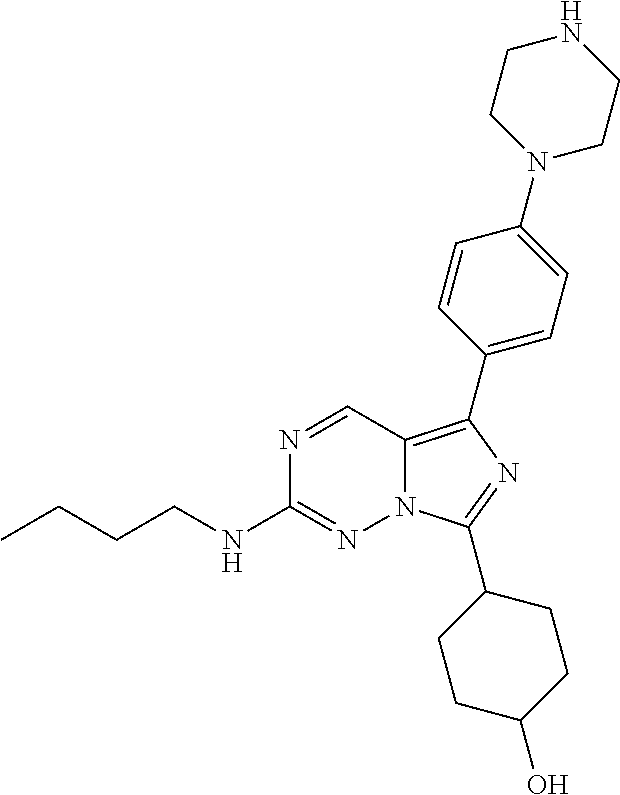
N1=CC2=C(C3=CC=C(N4CCNCC4)C=C3)N=C(C3CCC(O)CC3)N2N=C1NCCCC
